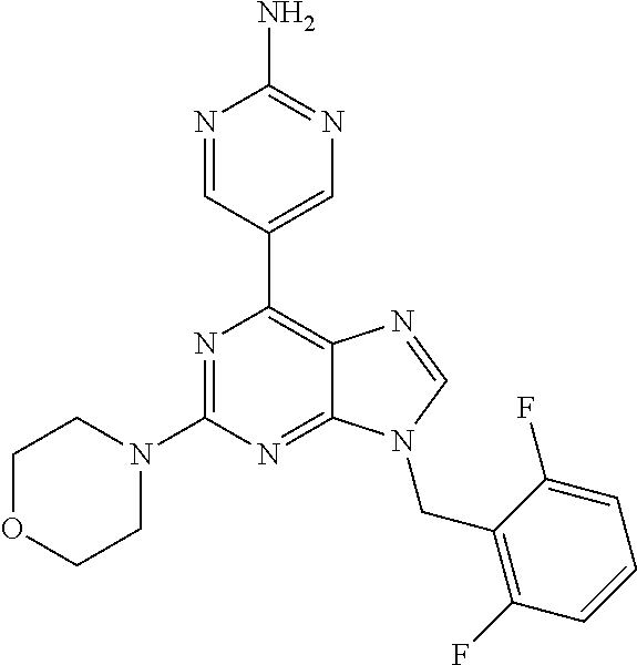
N1=CC(C2=C3C(=NC(N4CCOCC4)=N2)N(CC2=C(F)C=CC=C2F)C=N3)=CN=C1N
